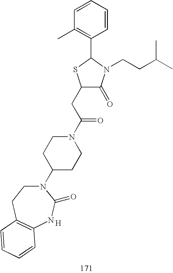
C1(CC(N2CCC(N3CCC4=C(NC3=O)C=CC=C4)CC2)=O)C(=O)N(CCC(C)C)C(C2=C(C)C=CC=C2)S1.[H]
